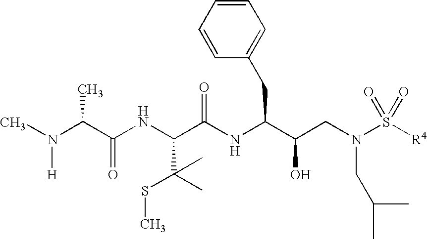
C(NC(C(NC(C(CN(S([R4])(=O)=O)CC(C)C)O)CC1=CC=CC=C1)=O)C(SC)(C)C)(C(N(C)[H])C)=O
